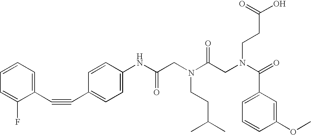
C1(C#CC2=CC=C(NC(CN(CCC(C)C)C(CN(C(=O)C3=CC=CC(OC)=C3)CCC(O)=O)=O)=O)C=C2)=CC=CC=C1F
